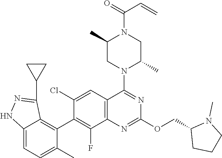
C12=C(C=C(Cl)C(C3=C4C(=CC=C3C)NN=C4C3CC3)=C1F)C(N1C(C)CN(C(=O)C=C)C(C)C1)=NC(OCC1CCCN1C)=N2
